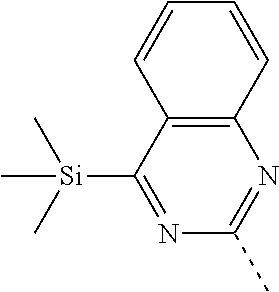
[Si](C1=NC(C)=NC2=C1C=CC=C2)(C)(C)C
